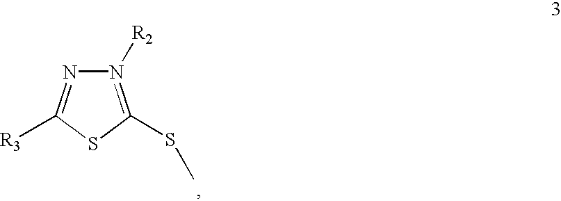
N1([R2])=C(SC)SC([R3])=N1
